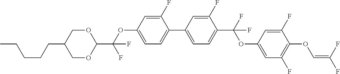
C1OC(C(OC2=CC=C(C3=CC=C(C(F)(OC4=CC(F)=C(OC=C(F)F)C(F)=C4)F)C(F)=C3)C(F)=C2)(F)F)OCC1CCCCC
